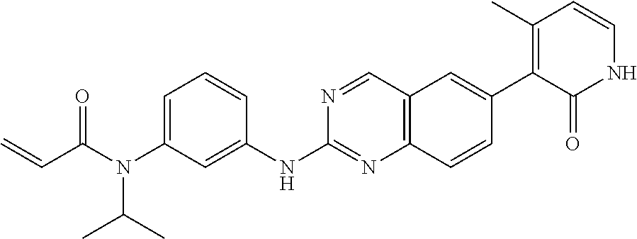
C1=C(N(C(C=C)=O)C(C)C)C=C(NC2=NC3=C(C=N2)C=C(C2=C(C)C=CNC2=O)C=C3)C=C1
